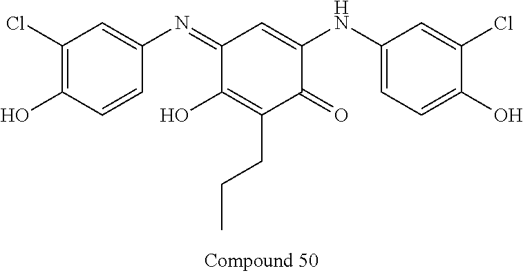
C1(=NC2=CC(Cl)=C(O)C=C2)C(O)=C(CCC)C(=O)C(NC2=CC=C(O)C(Cl)=C2)=C1
